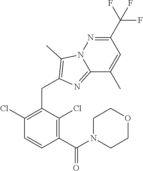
C1(Cl)=C(CC2=C(C)N3C(=N2)C(C)=CC(C(F)(F)F)=N3)C(Cl)=C(C(=O)N2CCOCC2)C=C1
